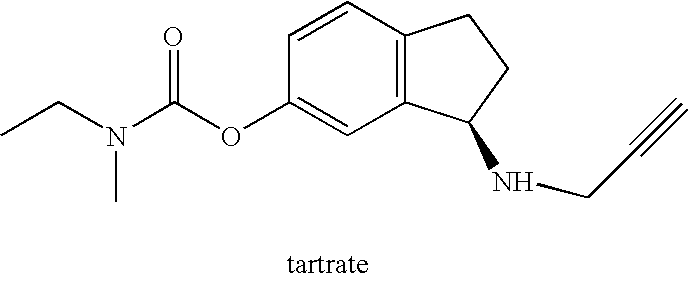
[tartrate].C1(OC(N(C)CC)=O)=CC2=C(C=C1)CCC2NCC#C
